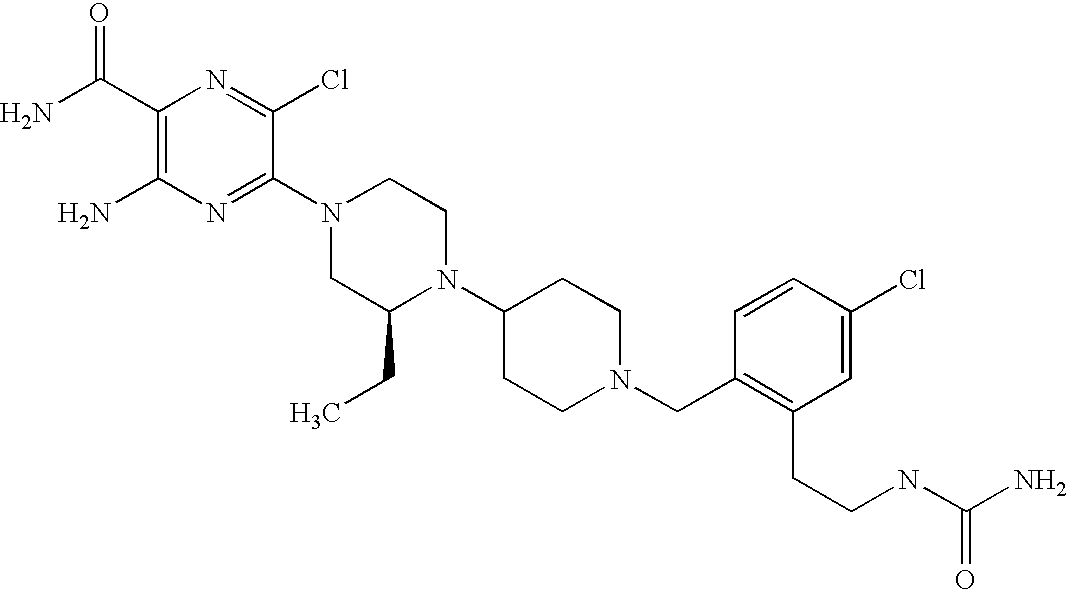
C1(C(N)=O)=C(N)N=C(N2CC(CC)N(C3CCN(CC4=C(CCNC(N)=O)C=C(Cl)C=C4)CC3)CC2)C(Cl)=N1
